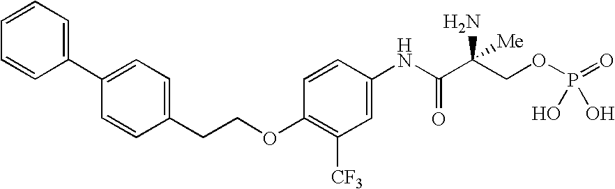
C1=CC=CC(C2=CC=C(CCOC3=C([CF3])C=C(NC(C(COP(=O)(O)O)(N)[Me])=O)C=C3)C=C2)=C1
